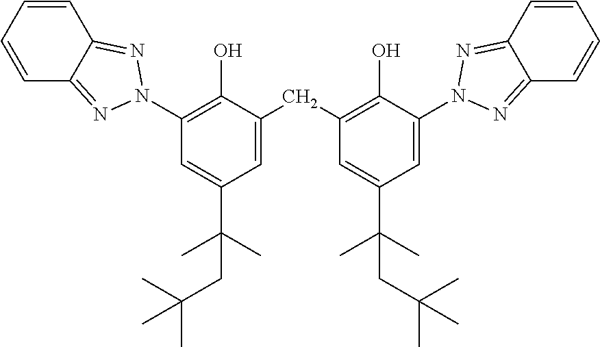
C1=C(CC2=C(O)C(N3N=C4C=CC=CC4=N3)=CC(C(C)(C)CC(C)(C)C)=C2)C(O)=C(N2N=C3C=CC=CC3=N2)C=C1C(CC(C)(C)C)(C)C
